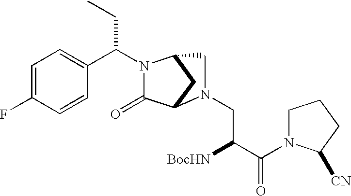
C1=C(F)C=CC(C(N2C(=O)C3CC2CN3CC([BocHN])C(=O)N2CCCC2[CN])CC)=C1
